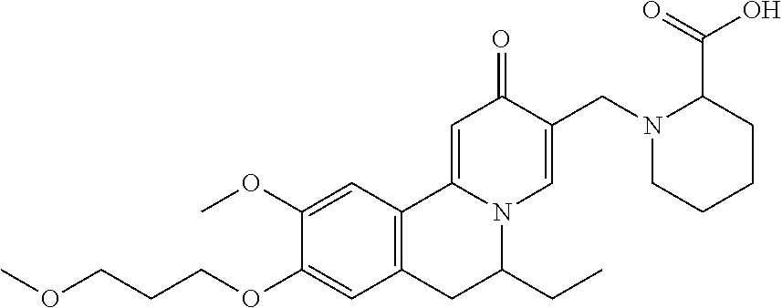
COCCCOC1=CC2=C(C=C1OC)C1=CC(=O)C(CN3CCCCC3C(=O)O)=CN1C(CC)C2
